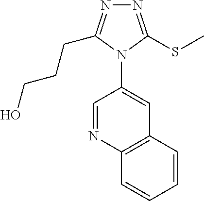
N1=C(SC)N(C2=CC3=C(N=C2)C=CC=C3)C(CCCO)=N1
